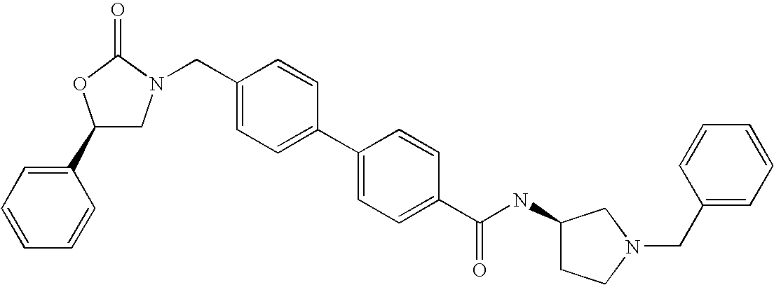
C1=CC=CC(C2CN(CC3=CC=C(C4=CC=C(C(=O)NC5CCN(CC6=CC=CC=C6)C5)C=C4)C=C3)C(=O)O2)=C1
